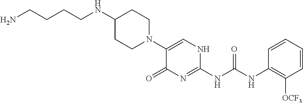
C1(NCCCCN)CCN(C2=CNC(NC(NC3=C([OCF3])C=CC=C3)=O)=NC2=O)CC1
